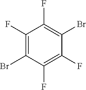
BrC1=C(F)C(F)=C(Br)C(F)=C1F
